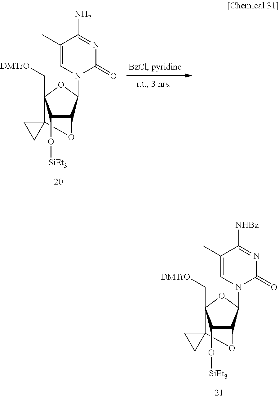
C12(C3(C[DMTrO])C(O[SiEt3])C(C(N4C(=O)N=C([NHBz])C(C)=C4)O3)O1)CC2.C12(C3(C[DMTrO])C(O[SiEt3])C(C(N4C(=O)N=C(N)C(C)=C4)O3)O1)CC2
